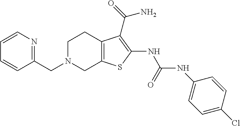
C1(CN2CC3=C(CC2)C(C(N)=O)=C(NC(=O)NC2=CC=C(Cl)C=C2)S3)=NC=CC=C1
